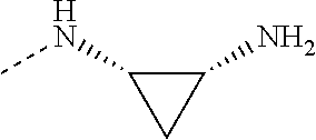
CNC1C(N)C1
